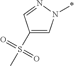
C1(S(C)(=O)=O)=CN(*)N=C1
